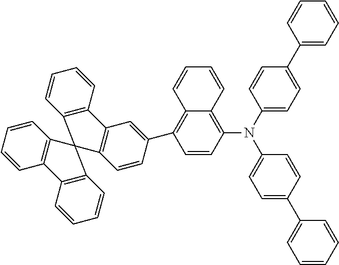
C1=CC(N(C2=CC=C(C3=CC=CC=C3)C=C2)C2=CC=C(C3=CC=CC=C3)C=C2)=C2C(=C1C1=CC3=C(C=C1)C1(C4=C3C=CC=C4)C3=C(C=CC=C3)C3=C1C=CC=C3)C=CC=C2
